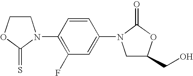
C1COC(=S)N1C1=C(F)C=C(N2CC(CO)OC2=O)C=C1
